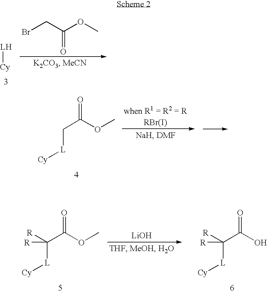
[LH][Cy].BrCC(=O)OC.C(C(OC)=O)[L][Cy].C(C(OC)=O)([L][Cy])([R])[R].[LiOH].C(C(O)=O)([L][Cy])([R])[R]
